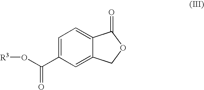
C1=C(C(O[R3])=O)C=C2C(=C1)C(=O)OC2
